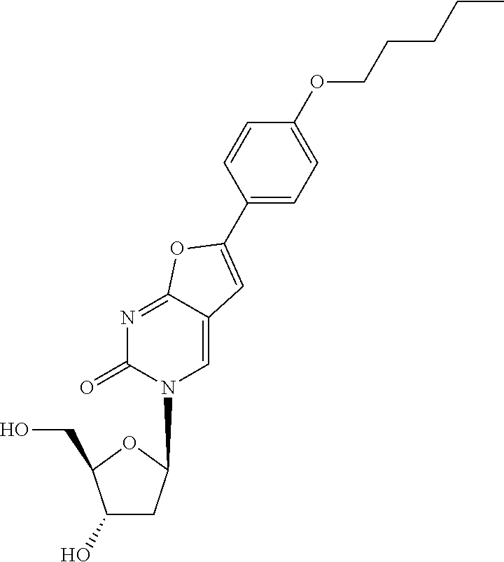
C1(C2=CC3=CN(C4CC(O)C(CO)O4)C(=O)N=C3O2)=CC=C(OCCCCC)C=C1
